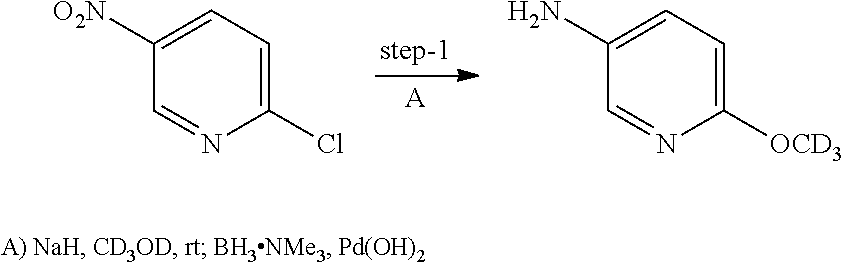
[A].C1([O2N])=CC=C(Cl)N=C1.C1(N)=CC=C([OCD3])N=C1
